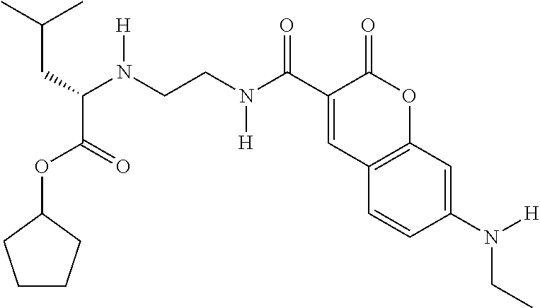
C1CCC(OC(C(CC(C)C)N(CCN(C(C2=CC3=C(OC2=O)C=C(N(CC)[H])C=C3)=O)[H])[H])=O)C1
